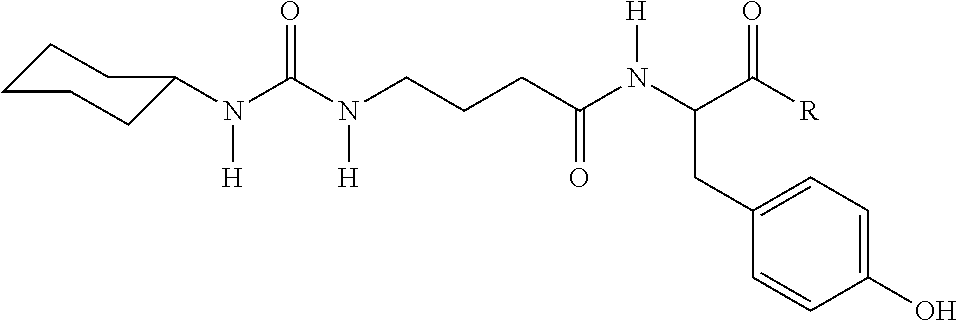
C1CCCC(N(C(N(CCCC(N(C(C([R])=O)CC2=CC=C(O)C=C2)[H])=O)[H])=O)[H])C1
